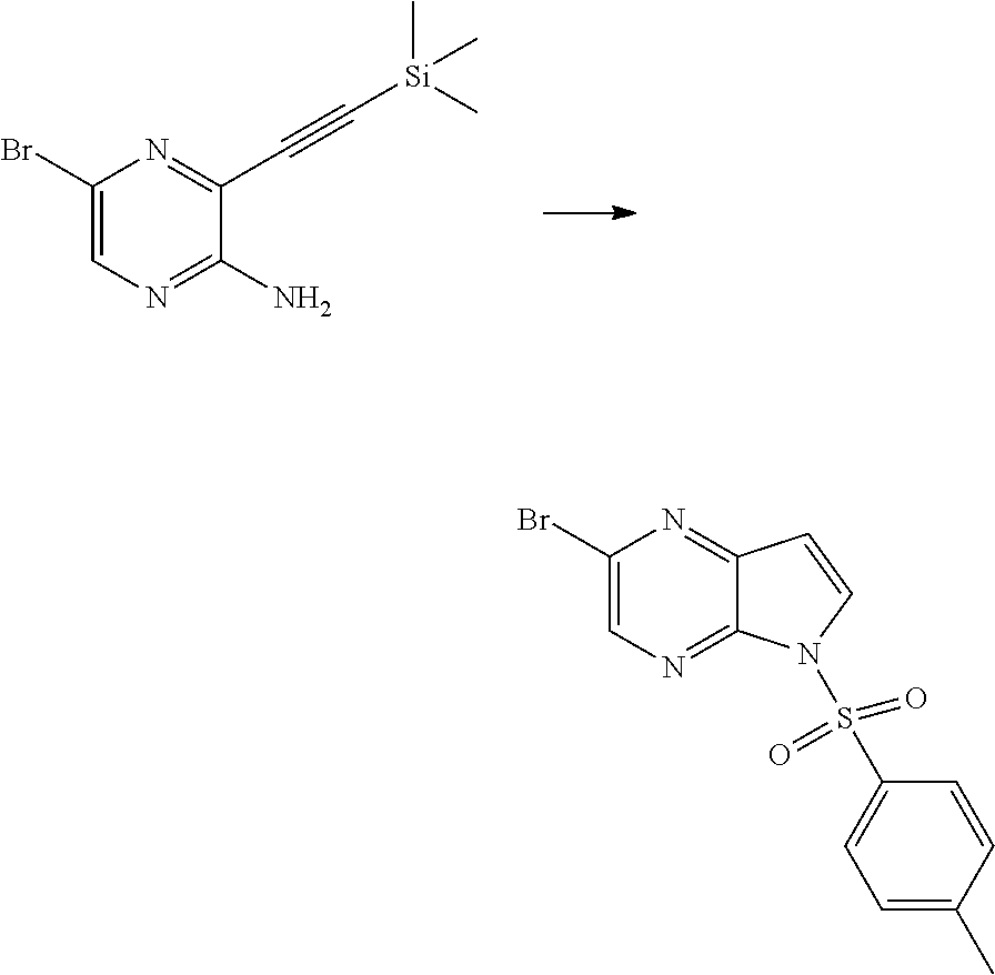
C1(Br)=CN=C2C(=N1)C=CN2S(C1=CC=C(C)C=C1)(=O)=O.C1(Br)=CN=C(N)C(C#C[Si](C)(C)C)=N1
